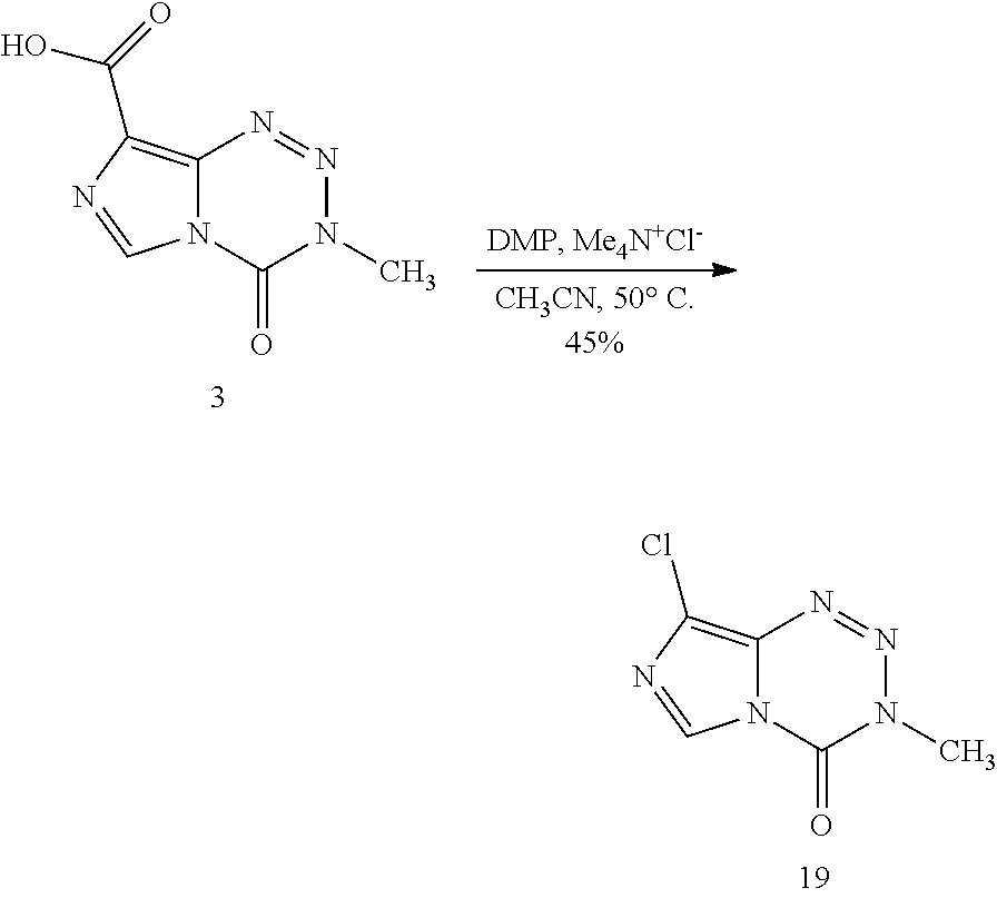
N12C(=C(C(=O)O)N=C1)N=NN(C)C2=O.N12C(=C(Cl)N=C1)N=NN(C)C2=O
